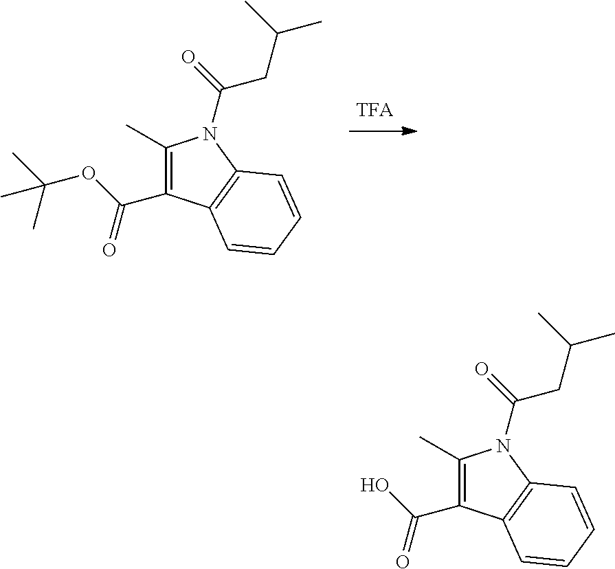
C1(C)=C(C(OC(C)(C)C)=O)C2=C(N1C(=O)CC(C)C)C=CC=C2.C1(C)=C(C(O)=O)C2=C(N1C(=O)CC(C)C)C=CC=C2
